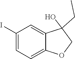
IC1=CC=C2C(=C1)C(O)(CC)CO2
